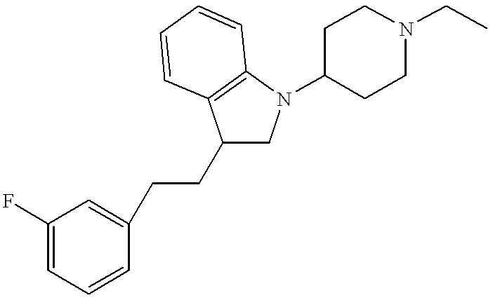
FC1=CC=CC(CCC2CN(C3CCN(CC)CC3)C3=C2C=CC=C3)=C1
